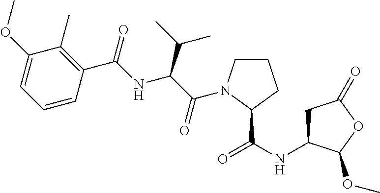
C1(OC)=CC=CC(C(=O)NC(C(C)C)C(=O)N2CCCC2C(NC2CC(=O)OC2OC)=O)=C1C
